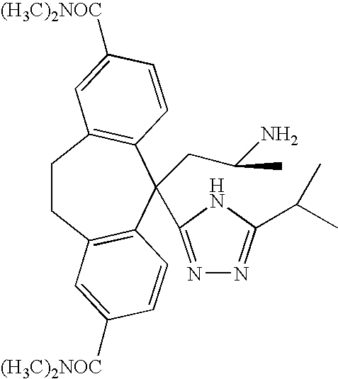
C1CC2=C(C=CC([(H3C)2NOC])=C2)C(CC(N)C)(C2=NN=C(C(C)C)N2)C2=C1C=C([(H3C)2NOC])C=C2
